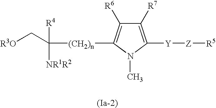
C1([R7])=C([Y][Z][R5])N(C)C([(CH2)n]C([R4])([NR1R2])C[R3O])=C1[R6]
